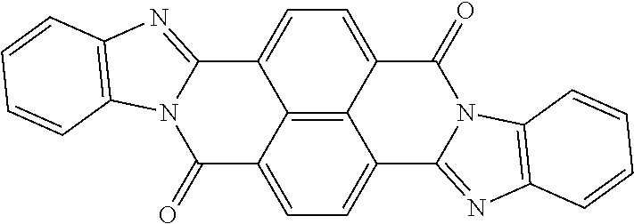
C12=C3C4=CC=C1C1=NC5=C(N1C(=O)C2=CC=C3C1=NC2=C(N1C4=O)C=CC=C2)C=CC=C5
